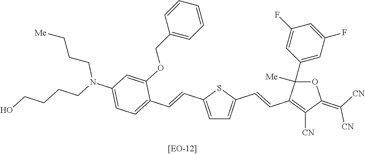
C1=C(C=CC2=CC=C(N(CCCCO)CCC[Me])C=C2OCC2=CC=CC=C2)SC(C=CC2=C([CN])C(=C([CN])[CN])OC2([Me])C2=CC(F)=CC(F)=C2)=C1
